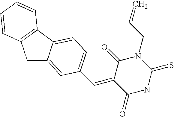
C1C2=CC(C=C3C(=O)NC(=S)N(CC=C)C3=O)=CC=C2C2=C1C=CC=C2
